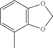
C12=C(C=CC=C1C)OCO2
